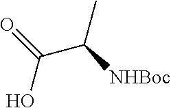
OC(C([NHBoc])C)=O
